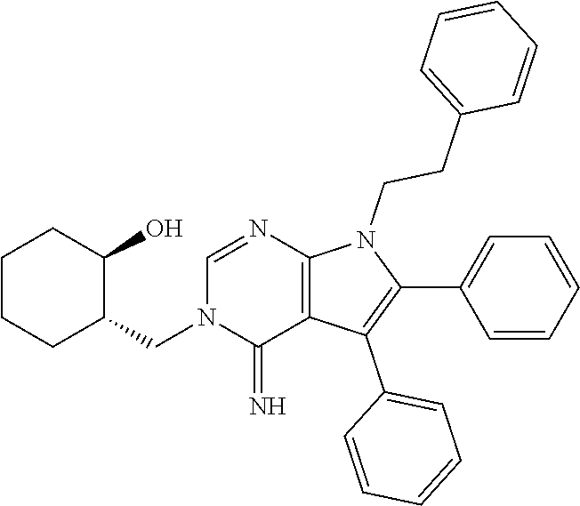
C(C1C(O)CCCC1)N1C(=N)C2=C(N=C1)N(CCC1=CC=CC=C1)C(C1=CC=CC=C1)=C2C1=CC=CC=C1
